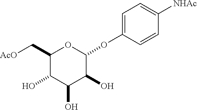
OC1C(O)C(O)C(OC2=CC=C([NHAc])C=C2)OC1C[AcO]
